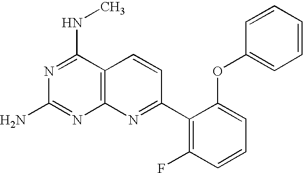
N1=C(NC)C2=C(N=C1N)N=C(C1=C(F)C=CC=C1OC1=CC=CC=C1)C=C2
